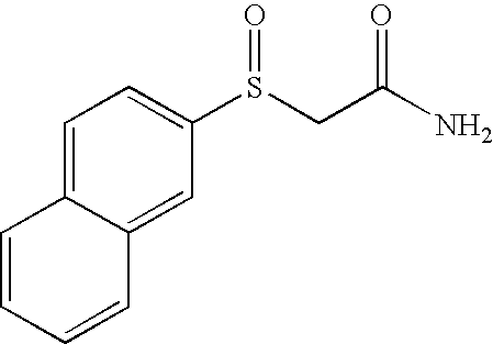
C1=C2C(=CC(S(CC(N)=O)=O)=C1)C=CC=C2
